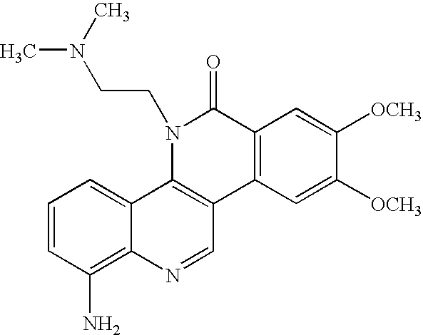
C1=CC(N)=C2C(=C1)C1=C(C=N2)C2=C(C(=O)N1CCN(C)C)C=C([OCH3])C([OCH3])=C2
